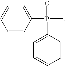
C1=CC(P(C2=CC=CC=C2)(C)=O)=CC=C1
